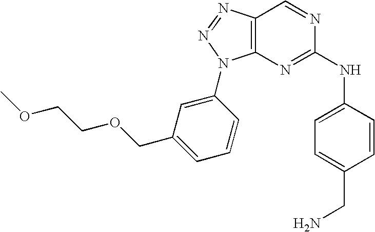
C12=C(N=NN1C1=CC(COCCOC)=CC=C1)C=NC(NC1=CC=C(CN)C=C1)=N2
